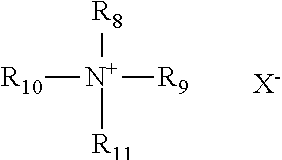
[X-].[R10][N+]([R9])([R8])[R11]
